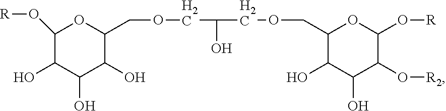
C1(O[R])C(O)C(O)C(O)C(COCC(COCC2C(O)C(O)C(O[R2])C(O[R])O2)O)O1
